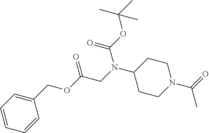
C1(COC(CN(C2CCN(C(=O)C)CC2)C(OC(C)(C)C)=O)=O)=CC=CC=C1
